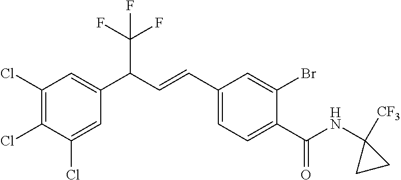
C1(Cl)=CC(C(C=CC2=CC=C(C(NC3([CF3])CC3)=O)C(Br)=C2)C(F)(F)F)=CC(Cl)=C1Cl
